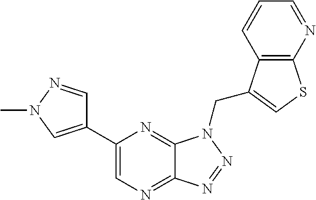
C1=NN(C)C=C1C1=CN=C2C(=N1)N(CC1=CSC3=C1C=CC=N3)N=N2
